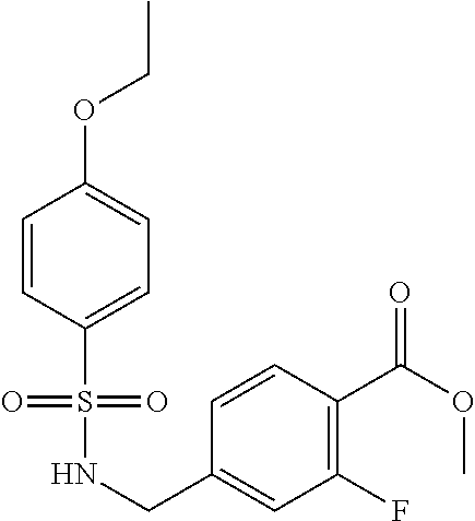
C1=CC(S(NCC2=CC(F)=C(C(OC)=O)C=C2)(=O)=O)=CC=C1OCC
